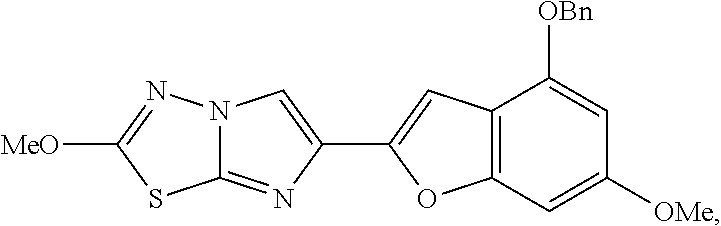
C12=C(C=C([OMe])C=C1[OBn])OC(C1=CN3C(=N1)SC([MeO])=N3)=C2
